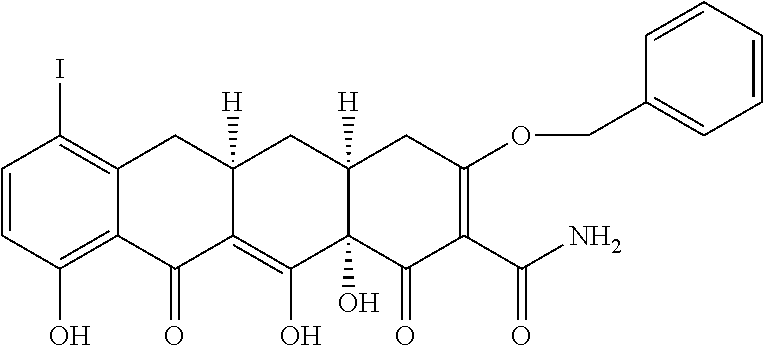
C1=CC(O)=C2C(=C1I)CC1([H])C(=C(O)C3(O)C([H])(C1)CC(OCC1=CC=CC=C1)=C(C(N)=O)C3=O)C2=O
